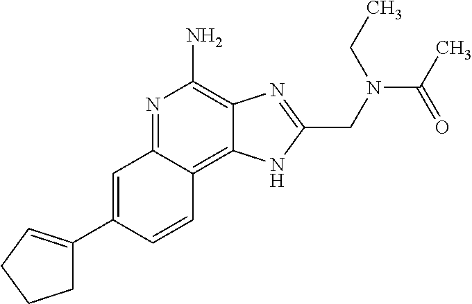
C1=C(C2=CCCC2)C=CC2=C3C(=C(N)N=C12)N=C(CN(C(C)=O)CC)N3
